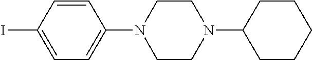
IC1=CC=C(N2CCN(C3CCCCC3)CC2)C=C1
